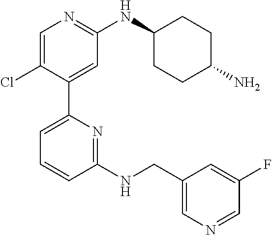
C1=C(Cl)C(C2=CC=CC(NCC3=CN=CC(F)=C3)=N2)=CC(NC2CCC(N)CC2)=N1
